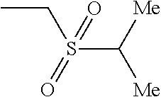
CCS(C([Me])[Me])(=O)=O
